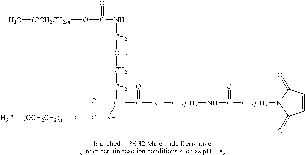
C(=O)(O[(OCH2CH2)n]C)NC(C(N[CH2CH2]NC([CH2CH2]N1C(=O)C=CC1=O)=O)=O)CCCCNC(=O)O[(OCH2CH2)n]C
